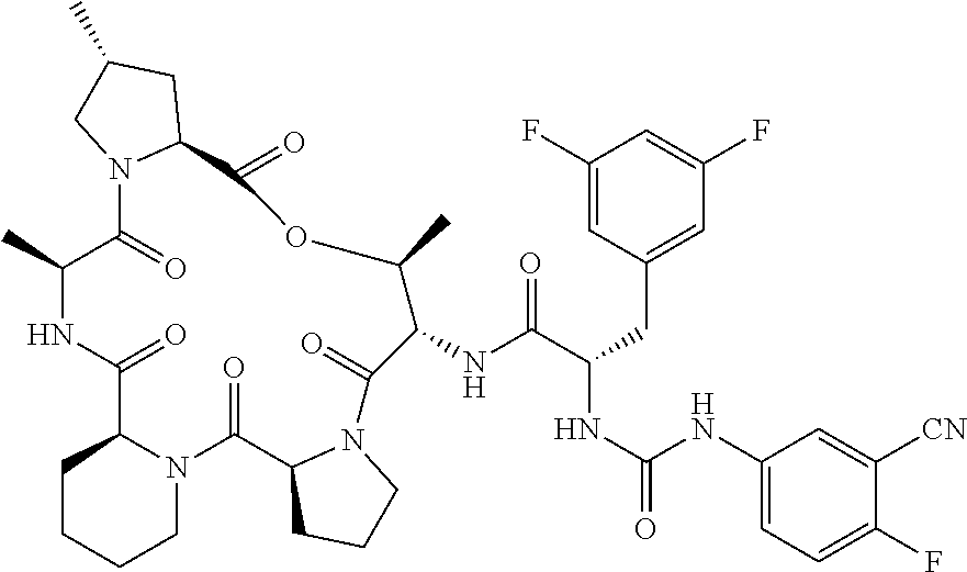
C1CCCN2C1C(=O)NC(C)C(=O)N1C(C(=O)OC(C)C(NC(C(NC(=O)NC3=CC=C(F)C([CN])=C3)CC3=CC(F)=CC(F)=C3)=O)C(=O)N3C(C2=O)CCC3)CC(C)C1
